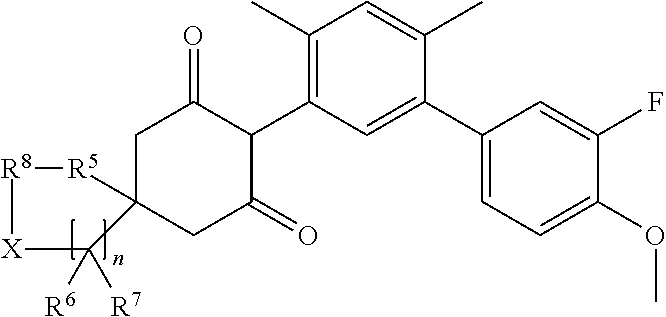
C1C2(CC(=O)C(C3=C(C)C=C(C)C(C4=CC=C(OC)C(F)=C4)=C3)C1=O)[R5][R8][X]C2([R6])[R7]
